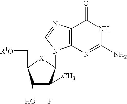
C1(O)C(F)(C)C(N2C3=C(C(=O)NC(N)=N3)N=C2)[X]C1C[R1O]
